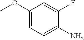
C1(OC)=CC=C(N)C(F)=C1
